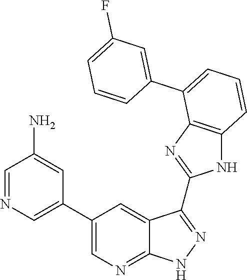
C1=NC=C(C2=CN=C3C(=C2)C(C2=NC4=C(N2)C=CC=C4C2=CC(F)=CC=C2)=NN3)C=C1N
